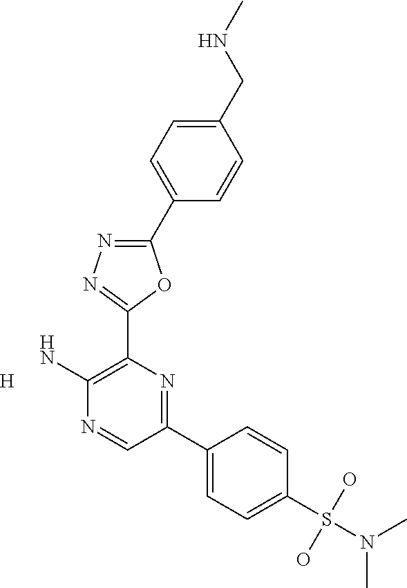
NC1=C(C2=NN=C(C3=CC=C(CNC)C=C3)O2)N=C(C2=CC=C(S(O)(O)N(C)C)C=C2)C=N1.[H]
